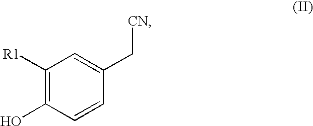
C1([R1])=C(O)C=CC(C[CN])=C1
